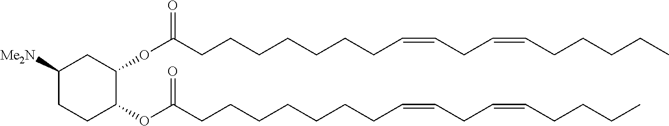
C(CCCCCCC=CCC=CCCCCC)C(=O)OC1C(OC(CCCCCCCC=CCC=CCCCC)=O)CCC([Me2N])C1
